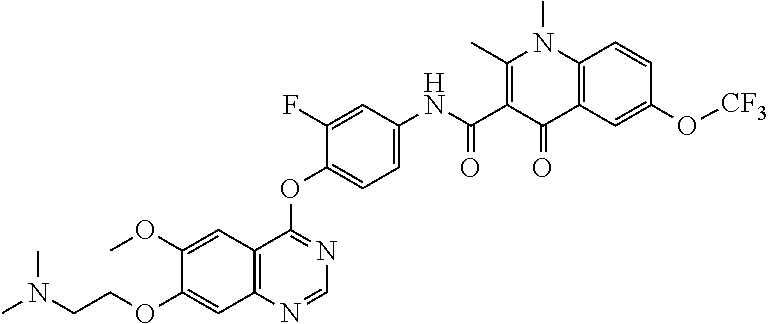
C1=NC2=C(C=C(OC)C(OCCN(C)C)=C2)C(OC2=CC=C(NC(C3=C(C)N(C)C4=C(C3=O)C=C(O[CF3])C=C4)=O)C=C2F)=N1
